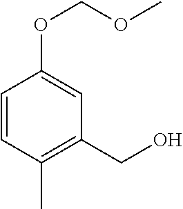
C1=CC(C)=C(CO)C=C1OCOC
